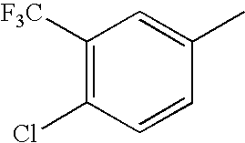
C1([F3C])=C(Cl)C=CC(C)=C1
